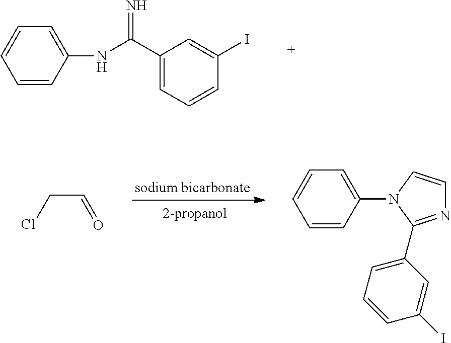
C1=CC(NC(C2=CC=CC(I)=C2)=N)=CC=C1.C(C=O)Cl.C1=CC(N2C=CN=C2C2=CC=CC(I)=C2)=CC=C1
